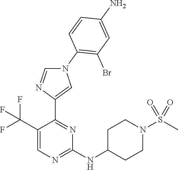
C1(C(F)(F)F)=CN=C(NC2CCN(S(C)(=O)=O)CC2)N=C1C1=CN(C2=C(Br)C=C(N)C=C2)C=N1
